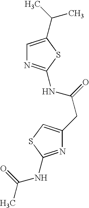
C1=C(C(C)C)SC(NC(CC2=CSC(NC(C)=O)=N2)=O)=N1
